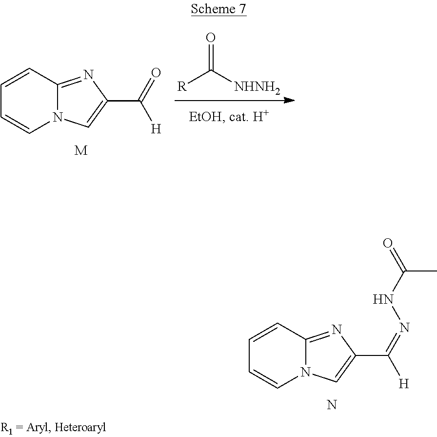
[NHNH2]C(=O)[R].C(=O)([H])C1=CN2C(=N1)C=CC=C2.[M].C(=NNC(=O)C)([H])C1=CN2C(=N1)C=CC=C2.N
